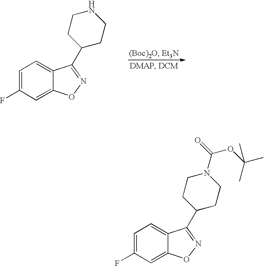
C1=C(F)C=C2C(=C1)C(C1CCNCC1)=NO2.C1=C(F)C=C2C(=C1)C(C1CCN(C(=O)OC(C)(C)C)CC1)=NO2
